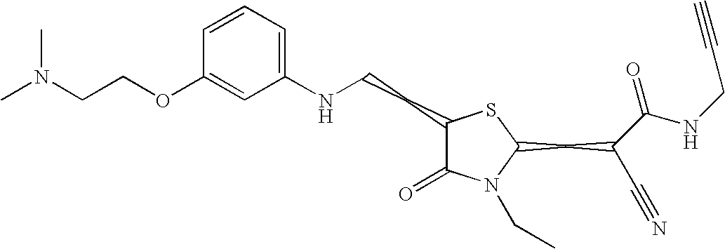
C1=CC=C(NCCC2C(=O)N(CC)C(CC(C#N)C(NCC#C)=O)S2)C=C1OCCN(C)C
